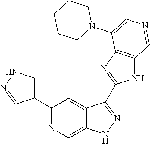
C1(C2=CNN=C2)=NC=C2C(=C1)C(C1=NC3=C(N1)C=NC=C3N1CCCCC1)=NN2
